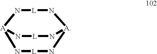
N1[L]N[A]2N[L]N[A]1N[L]N2
